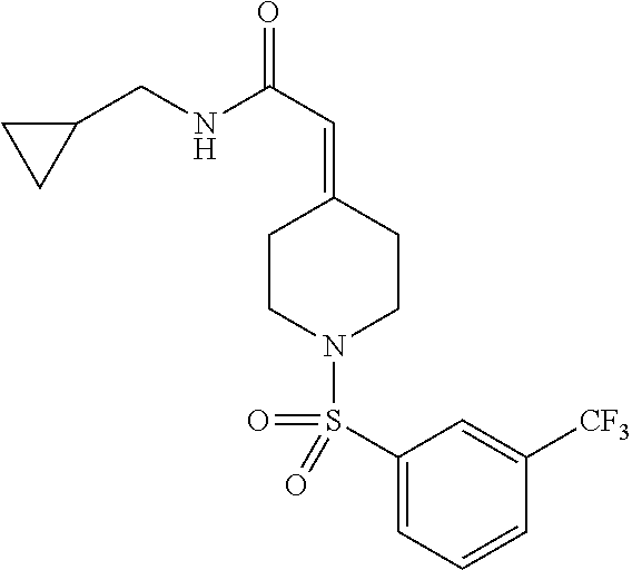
C1(CNC(C=C2CCN(S(=O)(C3=CC=CC([CF3])=C3)=O)CC2)=O)CC1
